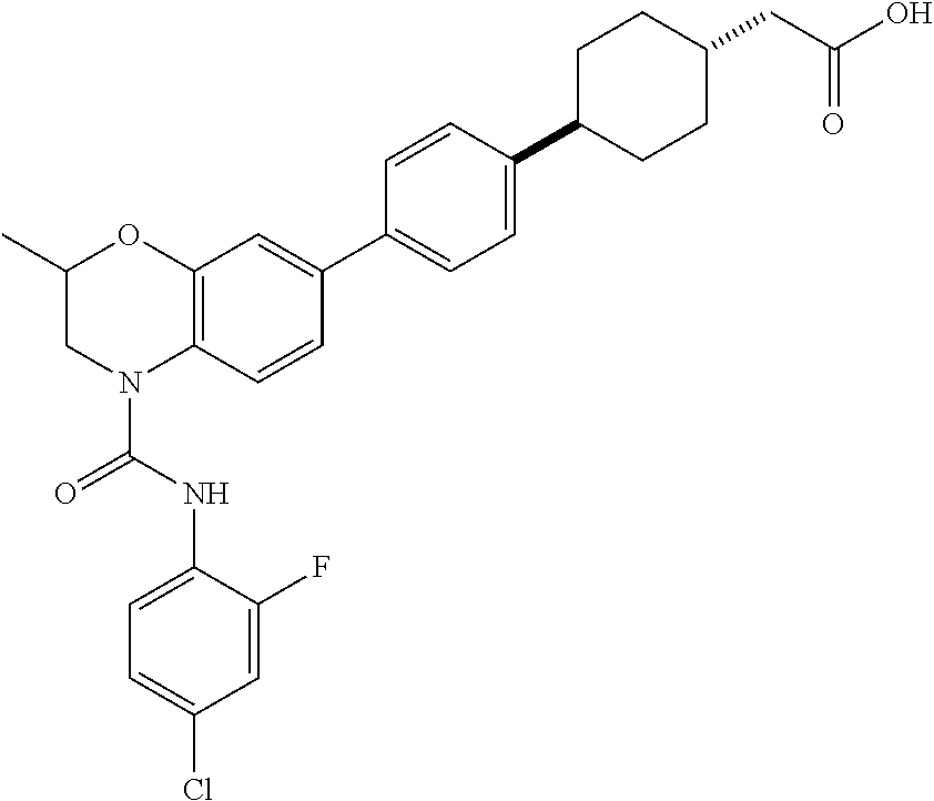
C1=C(NC(=O)N2C3=C(OC(C)C2)C=C(C2=CC=C(C4CCC(CC(O)=O)CC4)C=C2)C=C3)C(F)=CC(Cl)=C1
